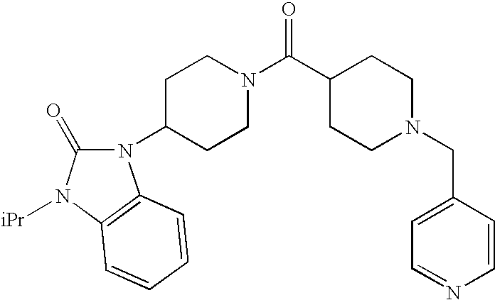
C1=NC=CC(CN2CCC(C(N3CCC(N4C(=O)N([iPr])C5=C4C=CC=C5)CC3)=O)CC2)=C1
